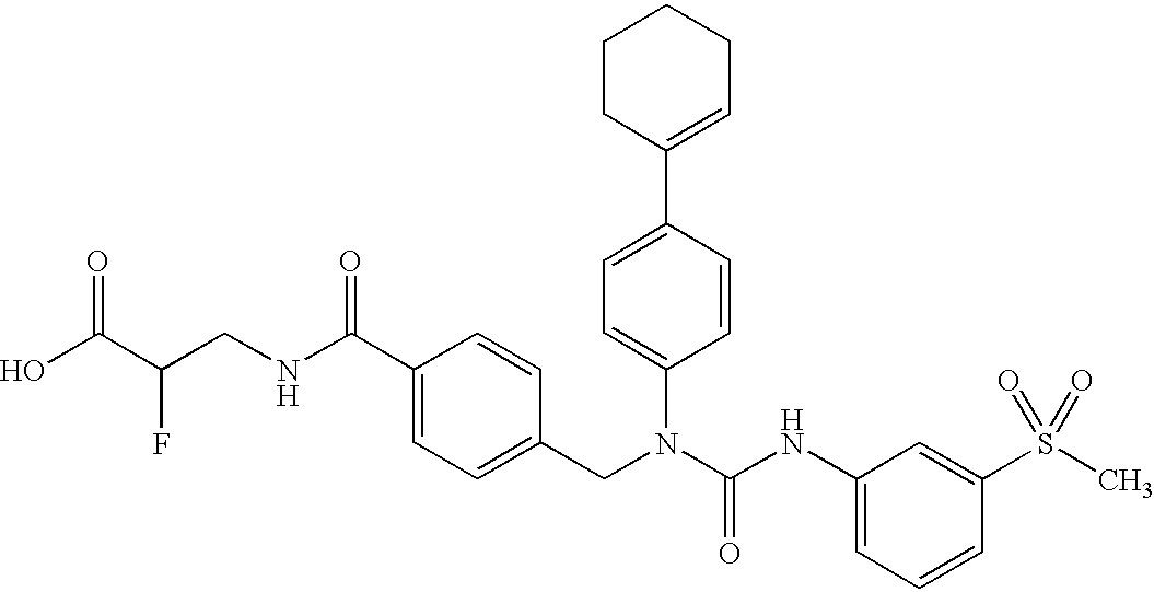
OC(C(CNC(C1=CC=C(CN(C(NC2=CC=CC(S(C)(=O)=O)=C2)=O)C2=CC=C(C3=CCCCC3)C=C2)C=C1)=O)F)=O
